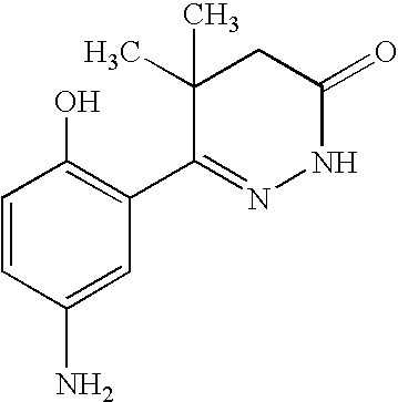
C1(C2=C(O)C=CC(N)=C2)=NNC(=O)CC1(C)C
